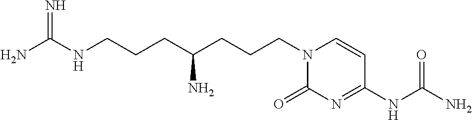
N(CCCC(CCCN1C(=O)N=C(NC(N)=O)C=C1)N)C(N)=N
